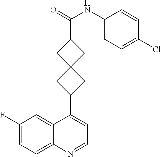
C1(F)=CC=C2C(=C1)C(C1CC3(CC(C(=O)NC4=CC=C(Cl)C=C4)C3)C1)=CC=N2
